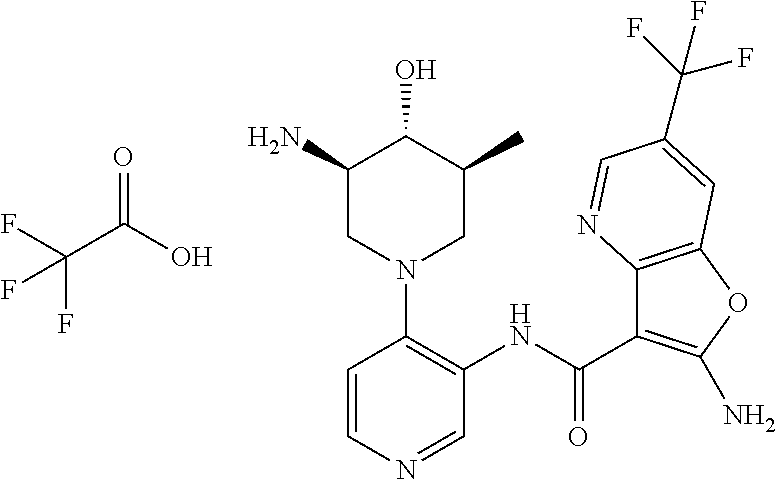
C1(N)CN(C2=C(NC(=O)C3=C(N)OC4=C3N=CC(C(F)(F)F)=C4)C=NC=C2)CC(C)C1O.OC(C(F)(F)F)=O
